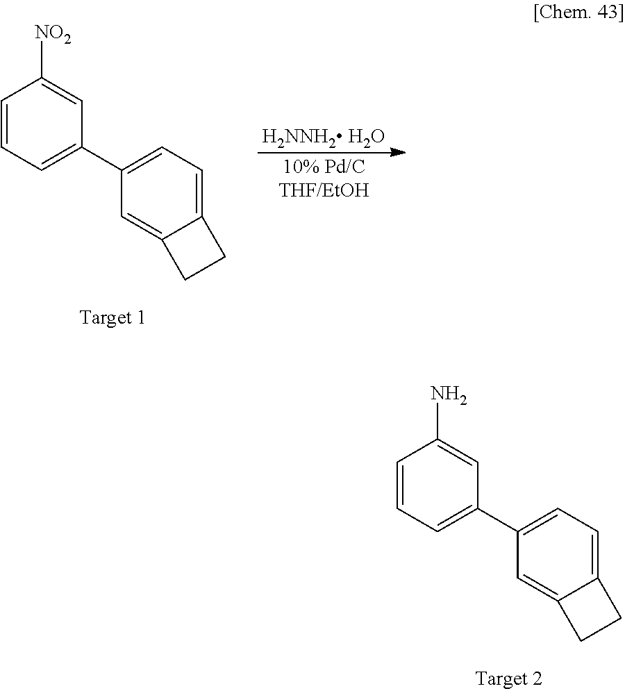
C1=CC=C(C2=CC=C3C(=C2)CC3)C=C1[NO2].[H2NNH2 H2O].C1=CC=C(C2=CC=C3C(=C2)CC3)C=C1N
